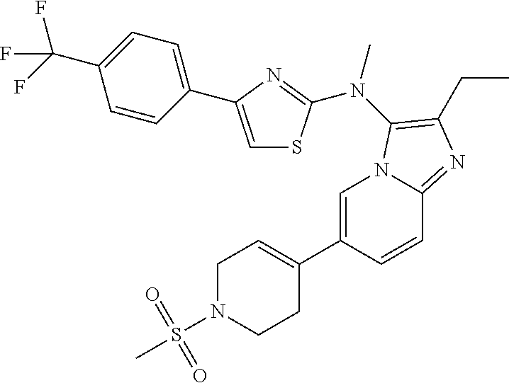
C1=C(C2=CCN(S(C)(=O)=O)CC2)C=CC2=NC(CC)=C(N(C)C3=NC(C4=CC=C(C(F)(F)F)C=C4)=CS3)N12
